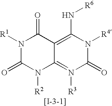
N(C1=C2C(=O)N([R1])C(=O)N([R2])C2=N([R3])C(=O)N1[R4])[R6]
